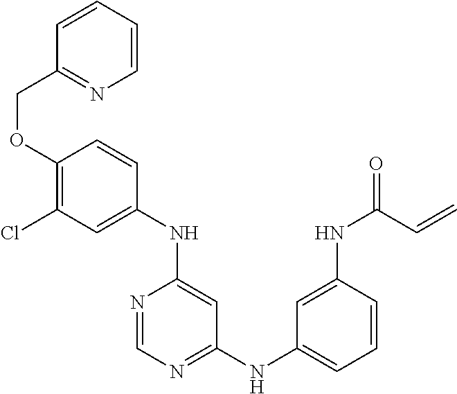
C1(OCC2=NC=CC=C2)=C(Cl)C=C(NC2=CC(NC3=CC=CC(NC(=O)C=C)=C3)=NC=N2)C=C1
